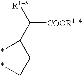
[R15]C(C(*)CC*)[COOR14]
